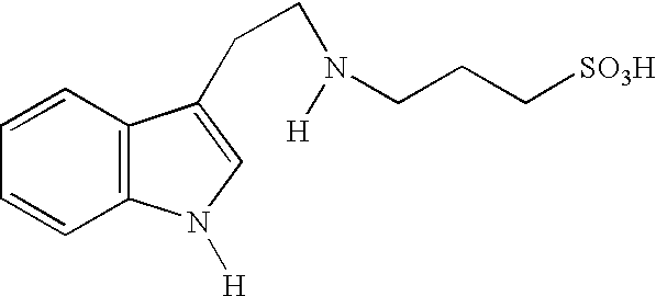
C1=CC2=C(C=C1)N([H])C=C2CCN([H])CCC[SO3H]
